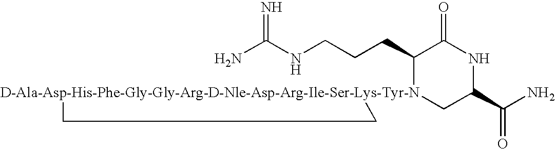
NC(NCCCC1[D-Ala-Asp-His-Phe-Gly-Gly-Arg-D-Nle-Asp-Arg-Ile-Ser-Lys-Tyr-N]2(CC(C(N)=O)NC1=O)CC2)=N
